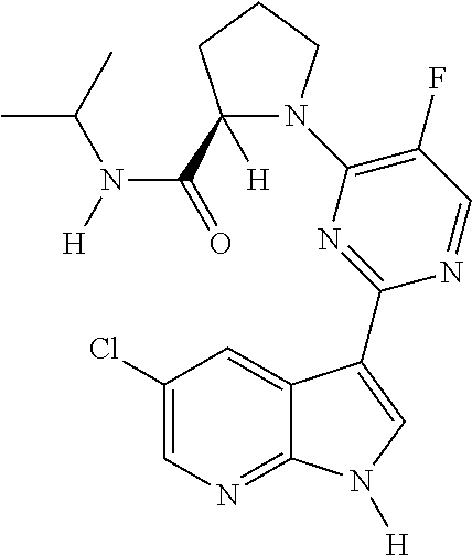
C1(Cl)=CN=C2C(=C1)C(C1=NC(N3C(C(=O)N([H])C(C)C)([H])CCC3)=C(F)C=N1)=CN2[H]
